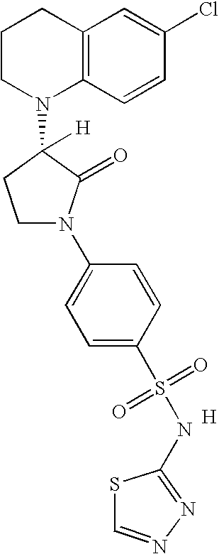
C12=C(C=CC(Cl)=C1)N(C1([H])CCN(C3=CC=C(S(=O)(=O)NC4=NN=CS4)C=C3)C1=O)CCC2.[H]
